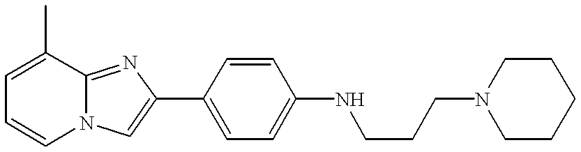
C1=CN2C(=NC(C3=CC=C(NCCCN4CCCCC4)C=C3)=C2)C(C)=C1
